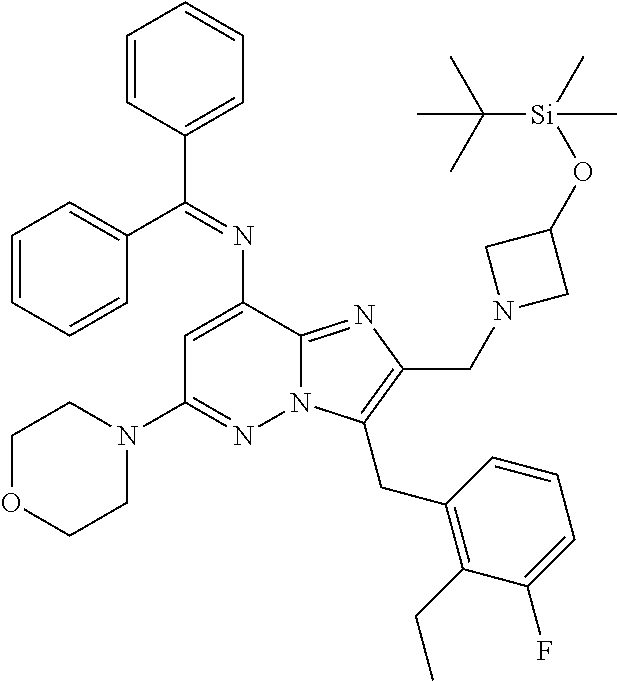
C1=CC(C(=NC2=CC(N3CCOCC3)=NN3C2=NC(CN2CC(O[Si](C)(C(C)(C)C)C)C2)=C3CC2=C(CC)C(F)=CC=C2)C2=CC=CC=C2)=CC=C1
